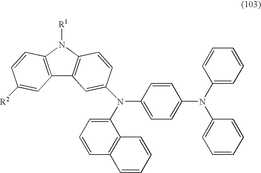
C1(N(C2=CC=CC3=C2C=CC=C3)C2=CC3=C(N([R1])C4=C3C=C([R2])C=C4)C=C2)=CC=C(N(C2=CC=CC=C2)C2=CC=CC=C2)C=C1
